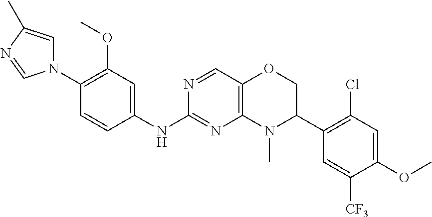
C1(N2C=C(C)N=C2)=C(OC)C=C(NC2=NC3=C(C=N2)OCC(C2=C(Cl)C=C(OC)C([CF3])=C2)N3C)C=C1
